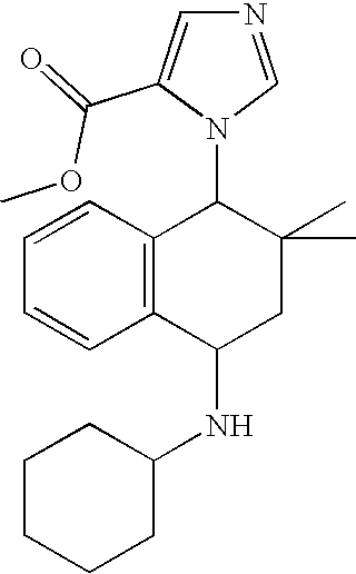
C1=CC2=C(C=C1)C(NC1CCCCC1)CC(C)(C)C2N1C=NC=C1C(=O)OC
